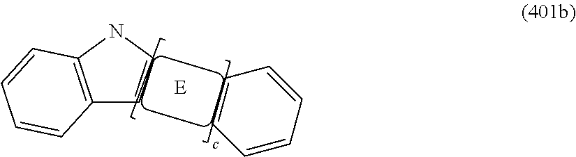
C12=C(NC=C1)C=CC=C2.C1=CC=CC=C1
